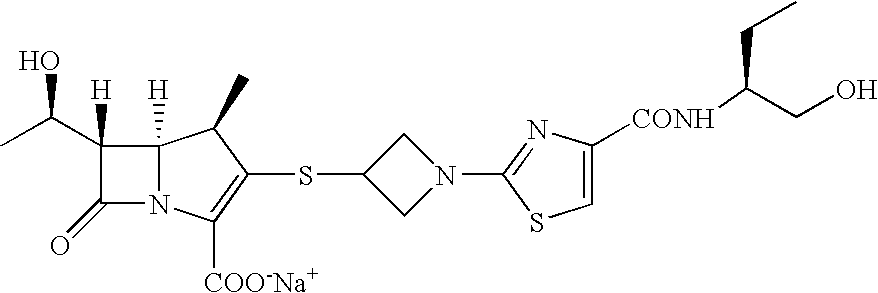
C12([H])N(C([COO-Na+])=C(SC3CN(C4=NC([CONH]C(CO)CC)=CS4)C3)C1C)C(=O)C2([H])C(C)O
